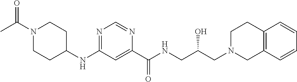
N1=C(NC2CCN(C(C)=O)CC2)C=C(C(NCC(CN2CC3=C(CC2)C=CC=C3)O)=O)N=C1
